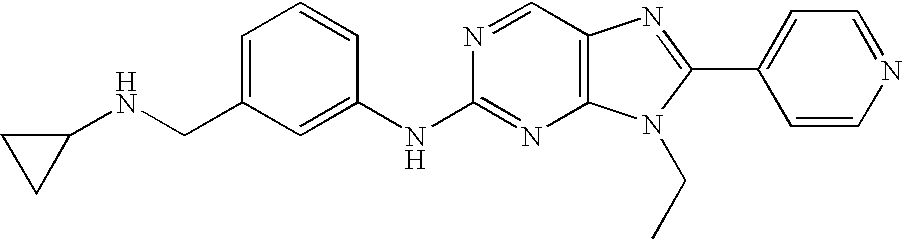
C1=C(CNC2CC2)C=C(NC2=NC3=C(C=N2)N=C(C2=CC=NC=C2)N3CC)C=C1
